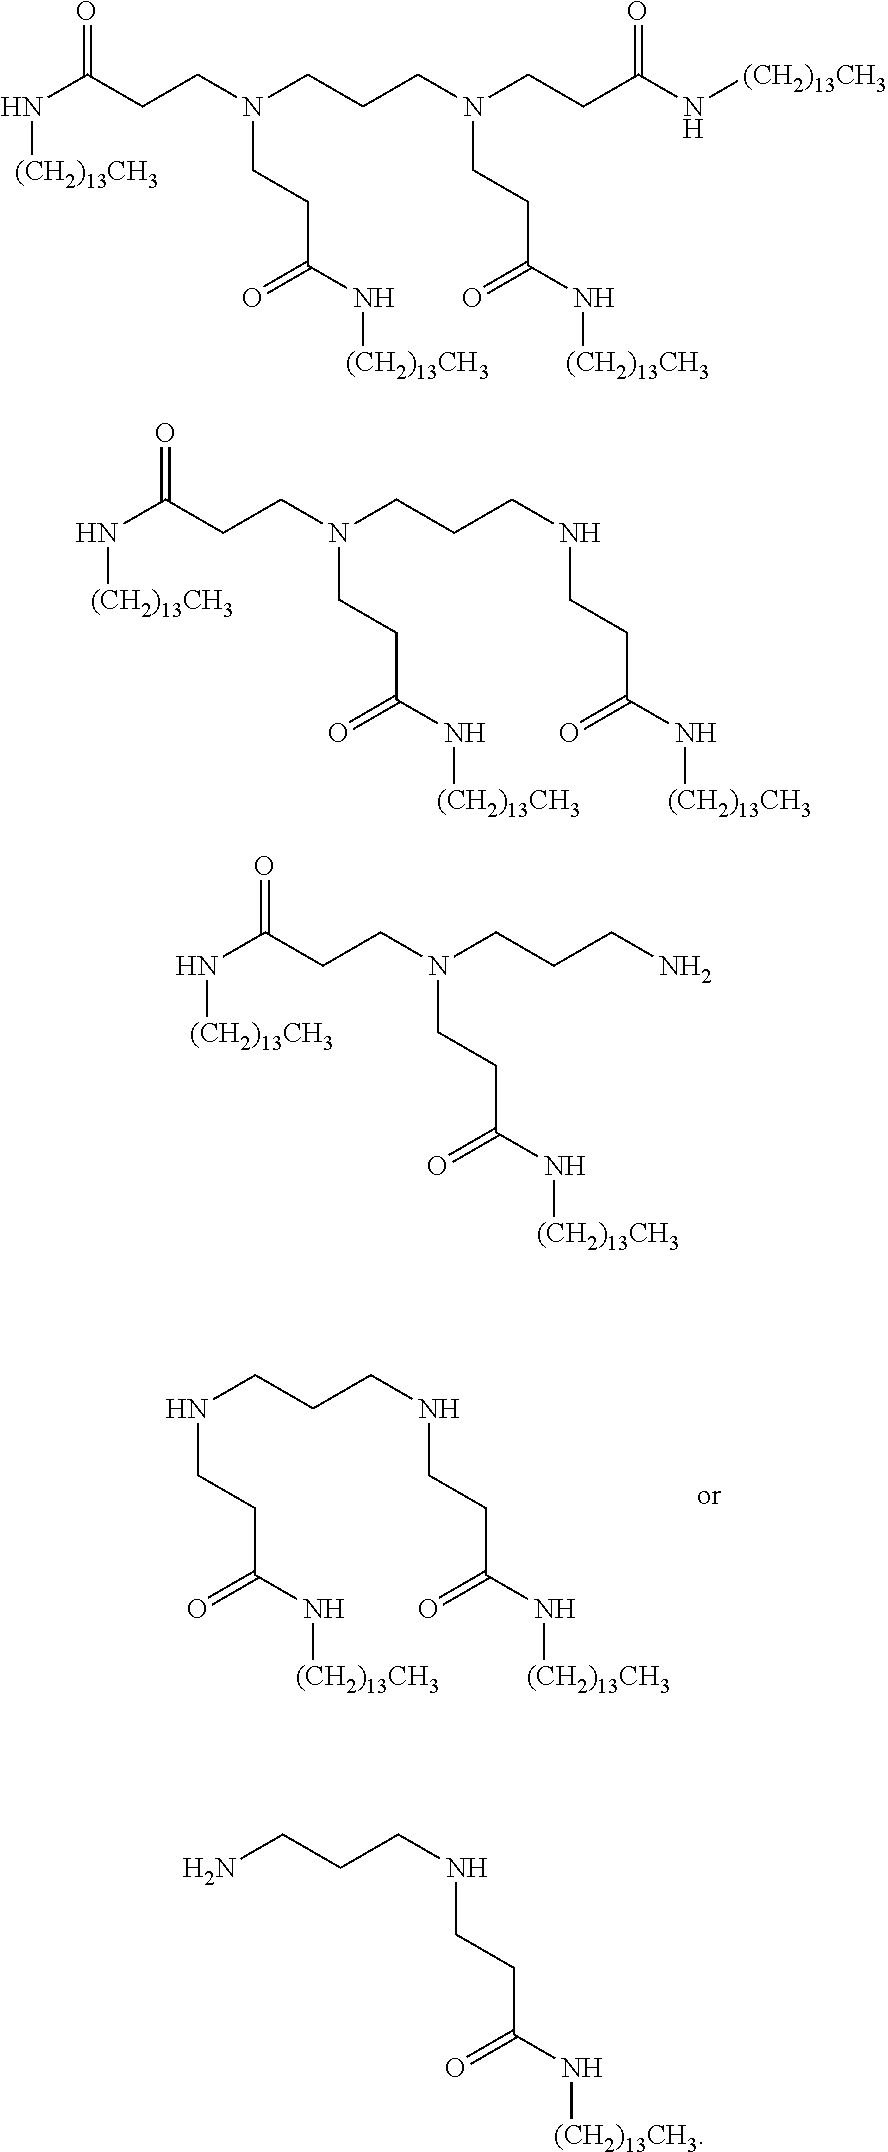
C(NCCCNCCC(=O)N[(CH2)13CH3])CC(=O)N[(CH2)13CH3].[(CH2)13CH3]NC(CCN(CCC(=O)N[(CH2)13CH3])CCCN(CCC(=O)N[(CH2)13CH3])CCC(=O)N[(CH2)13CH3])=O.[(CH2)13CH3]NC(CCN(CCC(=O)N[(CH2)13CH3])CCCNCCC(=O)N[(CH2)13CH3])=O.[(CH2)13CH3]NC(CCN(CCC(=O)N[(CH2)13CH3])CCCN)=O.NCCCNCCC(=O)N[(CH2)13CH3]
